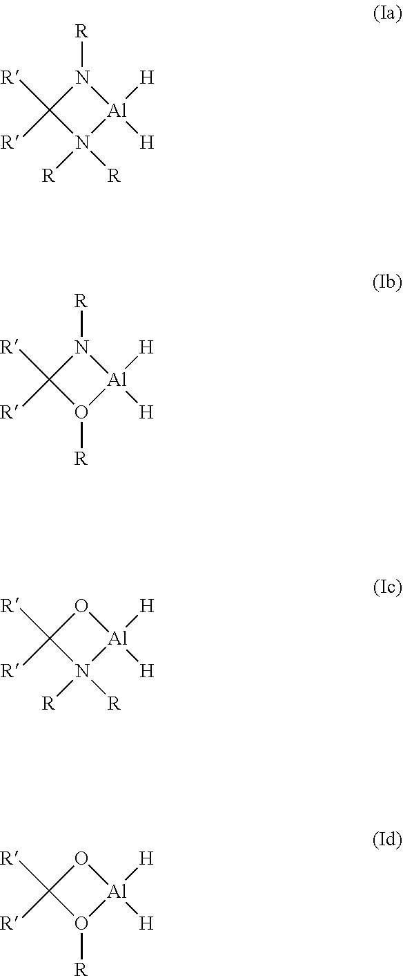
C1([R])([R])N([R])([R])[Al]([H])([H])N1[R].C1([R])([R])O([R])[Al]([H])([H])N1[R].C1([R])([R])N([R])([R])[Al]([H])([H])O1.C1([R])([R])O([R])[Al]([H])([H])O1
